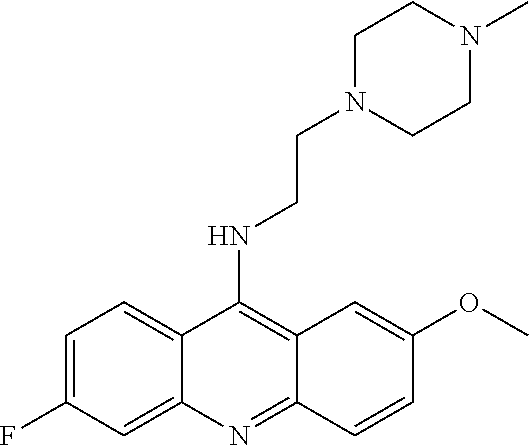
C1=C(F)C=C2C(=C1)C(NCCN1CCN(C)CC1)=C1C(=N2)C=CC(OC)=C1
